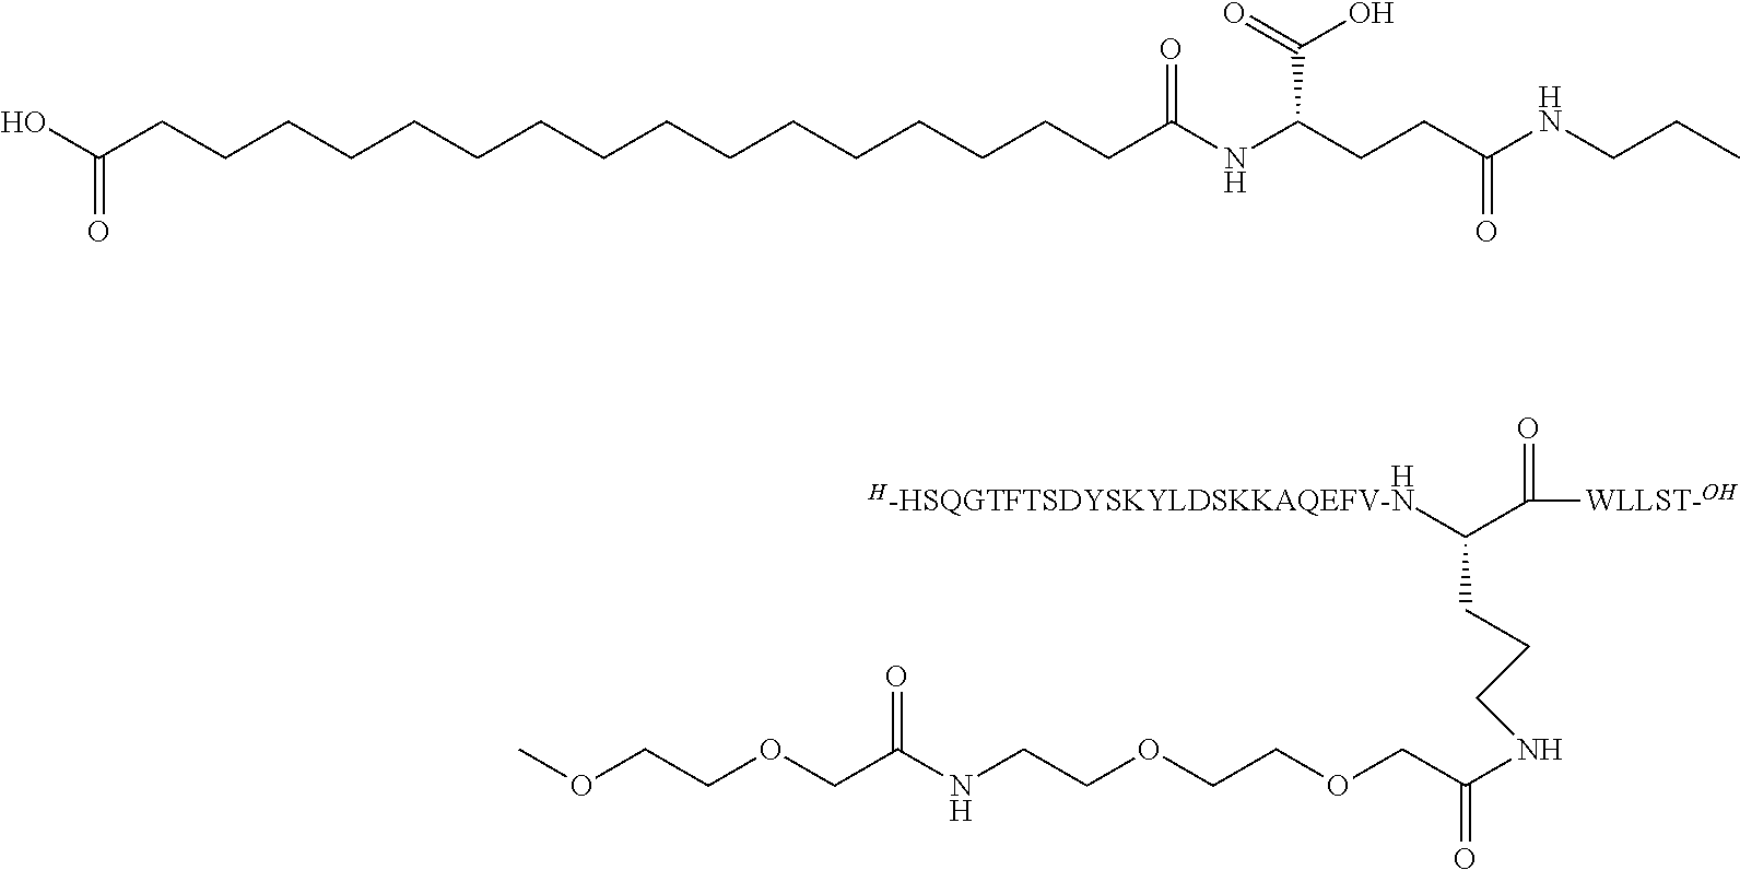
C(CCNC(=O)COCCOCCNC(COCCOC)=O)C([H-HSQGTFTSDYSKYLDSKKAQEFV-N])C([WLLST-OH])=O.[H].C(CNC(CCC(C(=O)O)NC(=O)CCCCCCCCCCCCCCCCC(O)=O)=O)C
